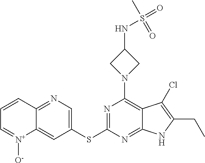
C1=CC2=NC=C(SC3=NC(N4CC(NS(=O)(C)=O)C4)=C4C(=N3)NC(CC)=C4Cl)C=C2[N+]([O-])=C1
